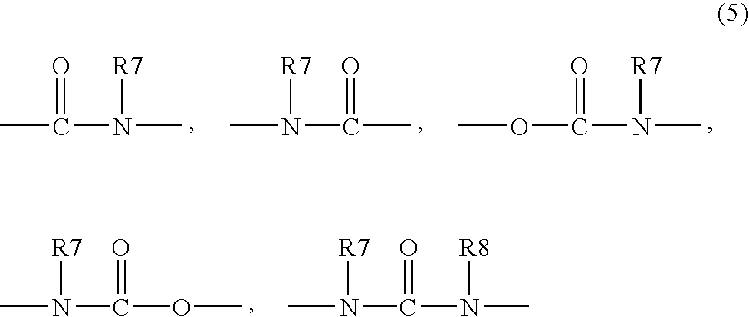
CC(N(C)[R7])=O.CN(C(C)=O)[R7].COC(N(C)[R7])=O.CN(C(OC)=O)[R7].CN(C(N(C)[R8])=O)[R7]
